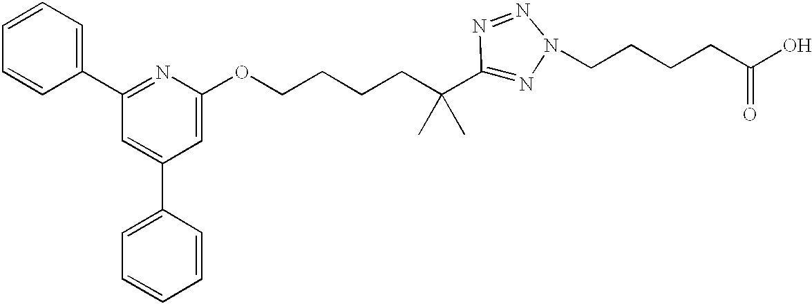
C1=CC=C(C2=NC(OCCCCC(C3=NN(CCCCC(O)=O)N=N3)(C)C)=CC(C3=CC=CC=C3)=C2)C=C1
